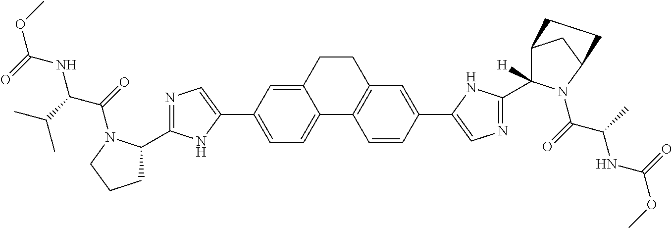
C1=C(C2=CN=C(C3CCCN3C(=O)C(C(C)C)NC(OC)=O)N2)C=C2C(=C1)C1=C(C=C(C3=CN=C(C4([H])C5CC(N4C(=O)C(C)NC(OC)=O)CC5)N3)C=C1)CC2
